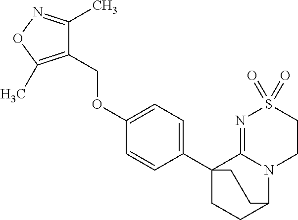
O(C1=CC=C(C23CCC(N4C2=NS(=O)(=O)CC4)CC3)C=C1)CC1=C(C)ON=C1C
